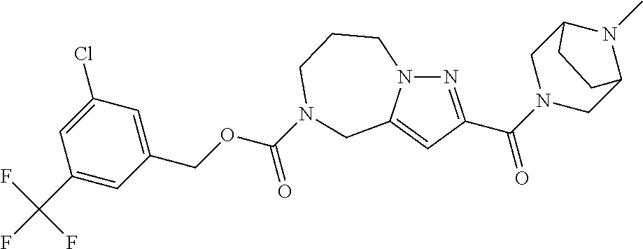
N1=C(C(=O)N2CC3N(C)C(C2)CC3)C=C2N1CCCN(C(OCC1=CC(Cl)=CC(C(F)(F)F)=C1)=O)C2
